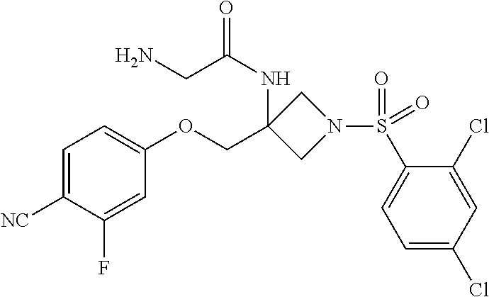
C1=C([NC])C(F)=CC(OCC2(NC(=O)CN)CN(S(C3=CC=C(Cl)C=C3Cl)(=O)=O)C2)=C1
